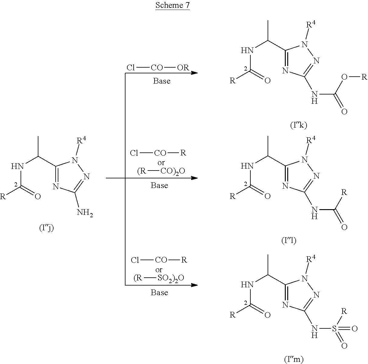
C1(C(NC([R])=O)C)=NC(N)=NN1[R4].C1(C(NC([R])=O)C)=NC(NC(=O)O[R])=NN1[R4].C1(C(NC([R])=O)C)=NC(NC(=O)[R])=NN1[R4].C1(C(NC([R])=O)C)=NC(NS(=O)([R])=O)=NN1[R4].Cl[CO][R].[(R][CO)2O].Cl[CO][R].[(R][SO2)2O].Cl[CO][OR]
